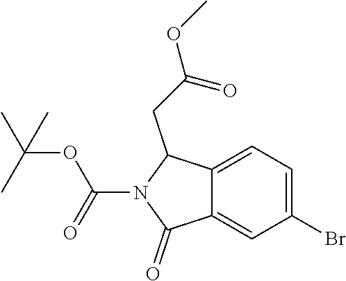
O(C)C(CC1C2=CC=C(Br)C=C2C(=O)N1C(OC(C)(C)C)=O)=O
